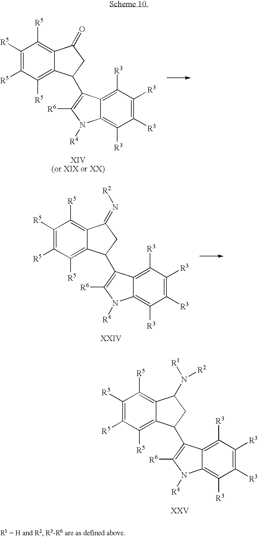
C1([R3])=C([R3])C([R3])=C2C(=C1[R3])C(C1C3=C([R5])C([R5])=C([R5])C([R5])=C3C(=O)C1)=C([R6])N2[R4].C1([R3])=C([R3])C([R3])=C2C(=C1[R3])C(C1C3=C([R5])C([R5])=C([R5])C([R5])=C3C(=N[R2])C1)=C([R6])N2[R4].C1([R3])=C([R3])C([R3])=C2C(=C1[R3])C(C1C3=C([R5])C([R5])=C([R5])C([R5])=C3C(N([R1])[R2])C1)=C([R6])N2[R4]
